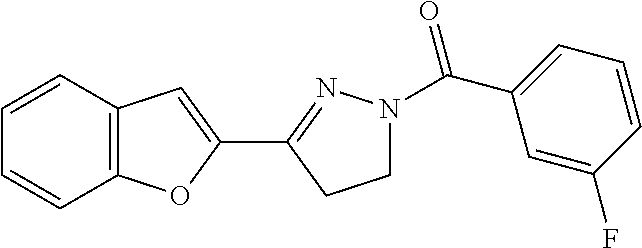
C1=CC2=C(C=C1)OC(C1=NN(C(C3=CC=CC(F)=C3)=O)CC1)=C2
